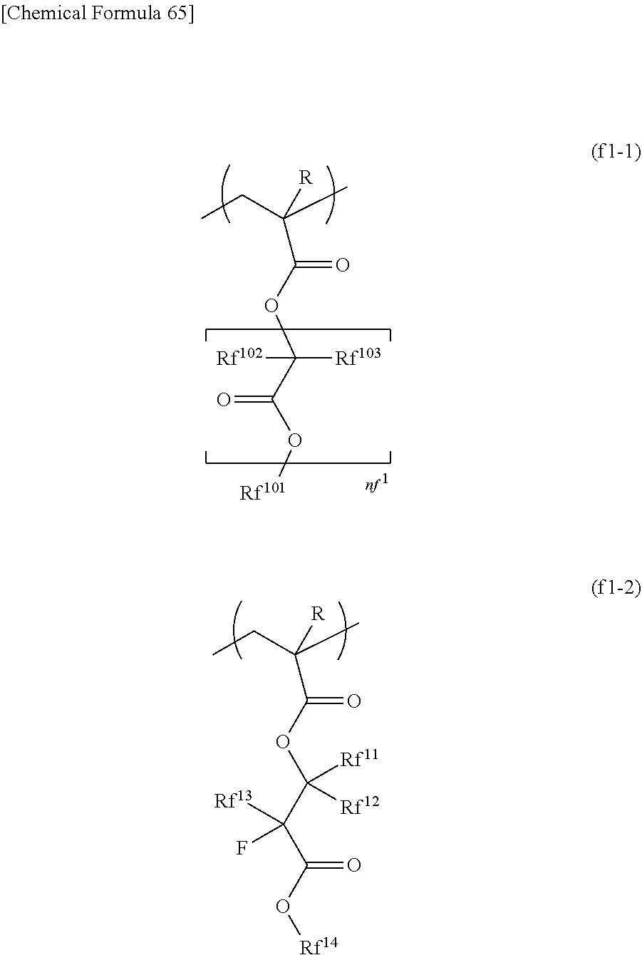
[R]C(C(OC(C(C(O[Rf14])=O)([Rf13])F)([Rf11])[Rf12])=O)(CC)C.[R]C(C(OC(C(O[Rf101])=O)([Rf103])[Rf102])=O)(CC)C
